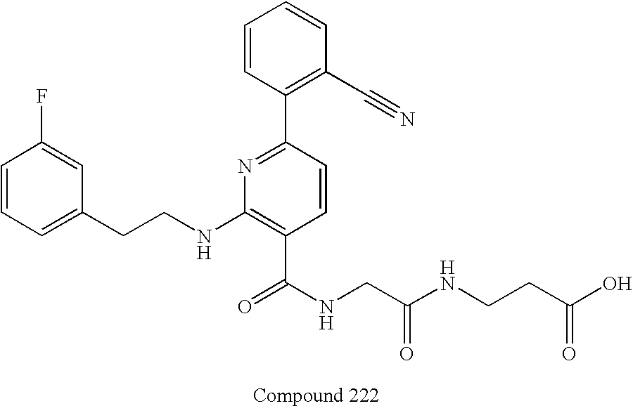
C1=C(CCNC2=C(C(NCC(NCCC(=O)O)=O)=O)C=CC(C3=C(C#N)C=CC=C3)=N2)C=C(F)C=C1
